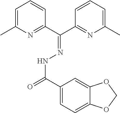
C1=C(C)N=C(C(C2=NC(C)=CC=C2)=NNC(=O)C2=CC=C3C(=C2)OCO3)C=C1
